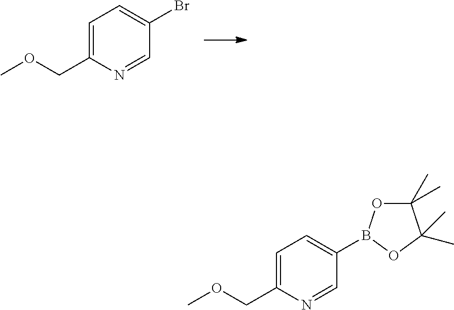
C1=C(COC)N=CC(Br)=C1.C1=C(COC)N=CC(B2OC(C)(C)C(C)(C)O2)=C1
